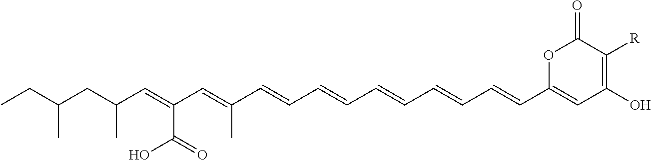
CCC(CC(C=C(C=C(C=CC=CC=CC=CC=CC1=CC(O)=C([R])C(=O)O1)C)C(O)=O)C)C
